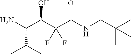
NC(C(C(C(NCC(C)(C)C)=O)(F)F)O)C(C)C
